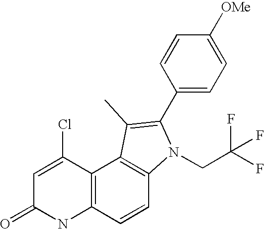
N1C2=C(C(Cl)=CC1=O)C1=C(C=C2)N(CC(F)(F)F)C(C2=CC=C([OMe])C=C2)=C1C
